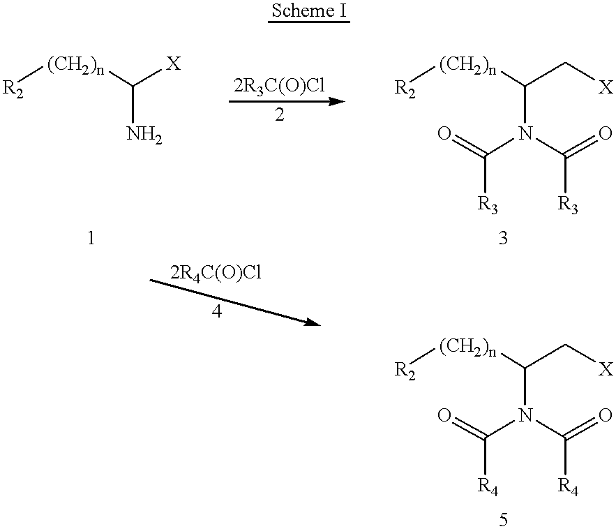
[R2][(CH2)n]C(N)[X].[R2][(CH2)n]C(N(C(=O)[R3])C(=O)[R3])C[X].[R2][(CH2)n]C(N(C(=O)[R4])C(=O)[R4])C[X]
